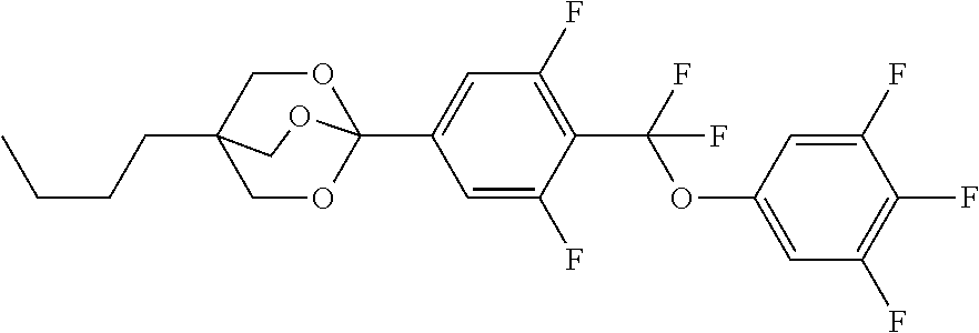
C1(C23OCC(CCCC)(CO2)CO3)=CC(F)=C(C(F)(OC2=CC(F)=C(F)C(F)=C2)F)C(F)=C1
